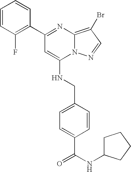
C1(C2=C(F)C=CC=C2)=NC2=C(Br)C=NN2C(NCC2=CC=C(C(NC3CCCC3)=O)C=C2)=C1
